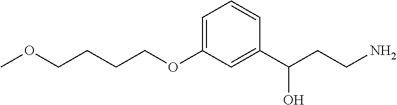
C(OC1=CC=CC(C(CCN)O)=C1)CCCOC
